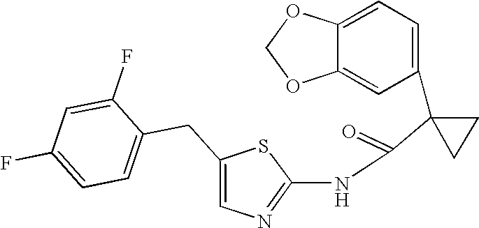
C1=C2C(=CC(C3(C(=O)NC4=NC=C(CC5=CC=C(F)C=C5F)S4)CC3)=C1)OCO2
